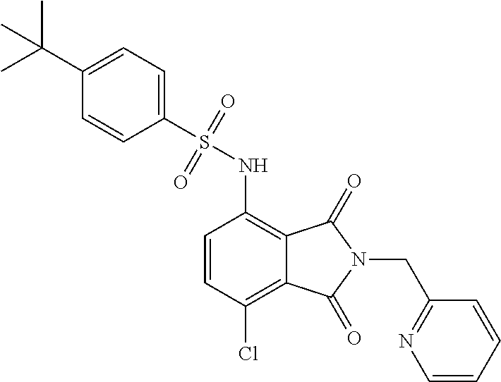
C1=CC(Cl)=C2C(=C1NS(=O)(=O)C1=CC=C(C(C)(C)C)C=C1)C(=O)N(CC1=NC=CC=C1)C2=O
